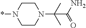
C1CN(*)CCN1C(C)(C)C(=O)N
